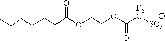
CCCCCCC(OCCOC([F2C][SO3])=O)=O
